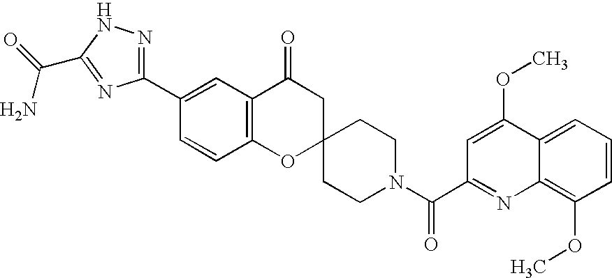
C12=C(C(=O)CC3(O1)CCN(C(C1=NC4=C(OC)C=CC=C4C(OC)=C1)=O)CC3)C=C(C1=NNC(C(=O)N)=N1)C=C2
